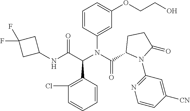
C1(N(C(C2N(C3=NC=CC([CN])=C3)C(=O)CC2)=O)C(C(NC2CC(F)(F)C2)=O)C2=C(Cl)C=CC=C2)=CC(OCCO)=CC=C1
